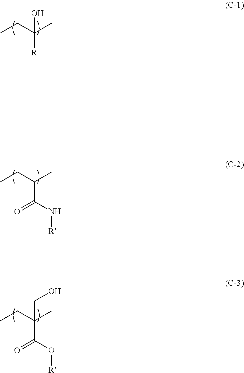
C(C(C)C(=O)N[R])C.C(O)C(C(O[R])=O)(CC)C.C(C(C)([R])O)C
